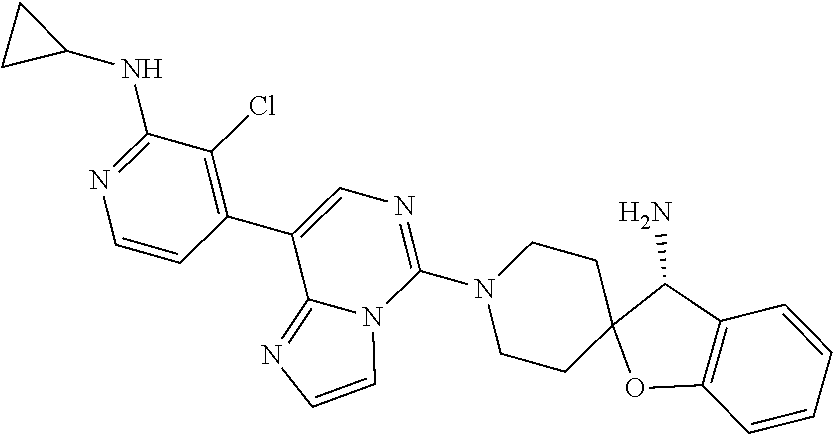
C12(CCN(C3=NC=C(C4=C(Cl)C(NC5CC5)=NC=C4)C4=NC=CN34)CC1)OC1=C(C2N)C=CC=C1
